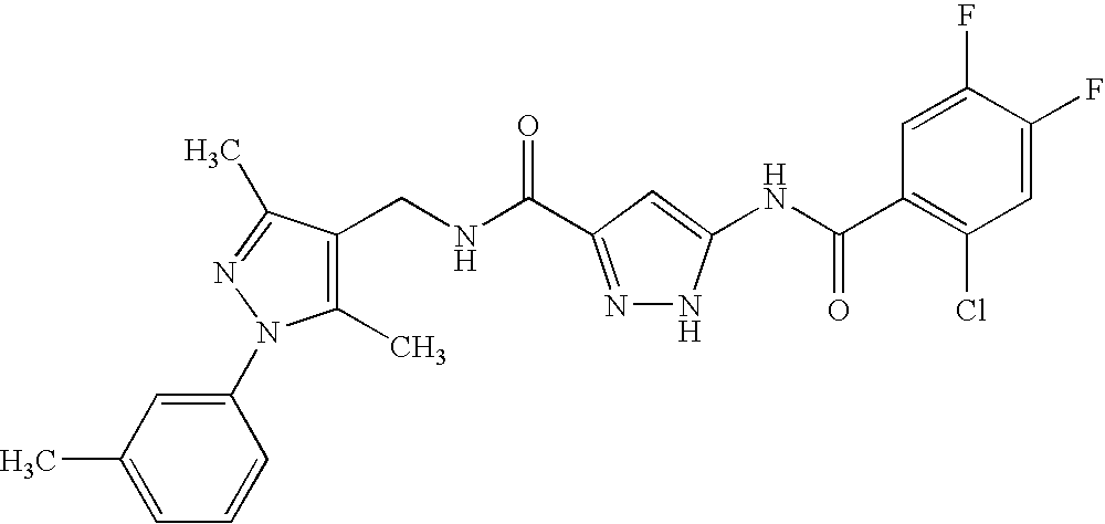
C1(CNC(=O)C2=NNC(NC(C3=C(Cl)C=C(F)C(F)=C3)=O)=C2)=C(C)N(C2=CC(C)=CC=C2)N=C1C
